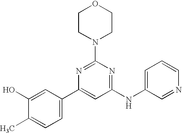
C1(NC2=CC=CN=C2)=NC(N2CCOCC2)=NC(C2=CC=C(C)C(O)=C2)=C1
